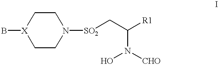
B[X]1CCN([SO2]CC([R1])N(O)[CHO])CC1
